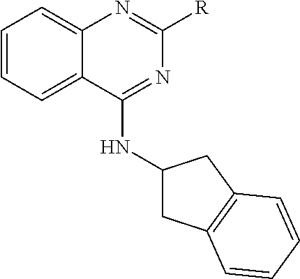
C1=CC=C2C(=C1)N=C([R])N=C2NC1CC2=C(C1)C=CC=C2
